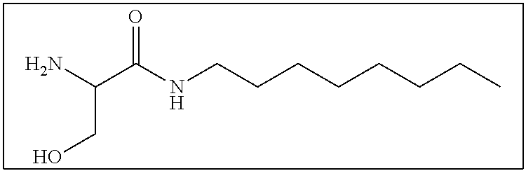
C(CO)(C(NCCCCCCCC)=O)N
